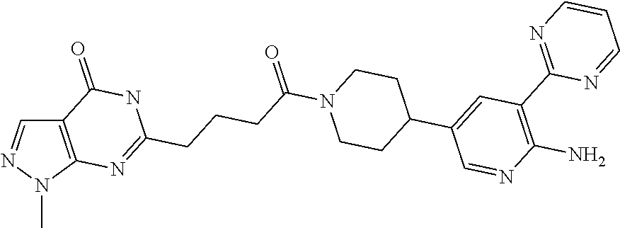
C12=C(N(C)N=C1)N=C(CCCC(N1CCC(C3=CC(C4=NC=CC=N4)=C(N)N=C3)CC1)=O)NC2=O
